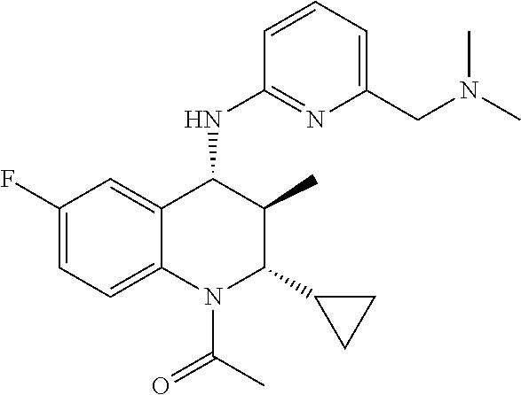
C1=CC=C(CN(C)C)N=C1NC1C(C)C(C2CC2)N(C(=O)C)C2=CC=C(F)C=C12
